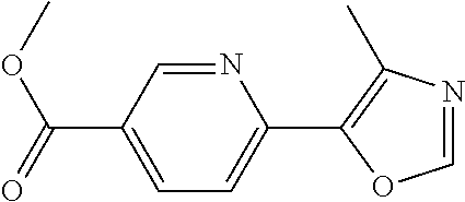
N1=CC(C(=O)OC)=CC=C1C1=C(C)N=CO1
